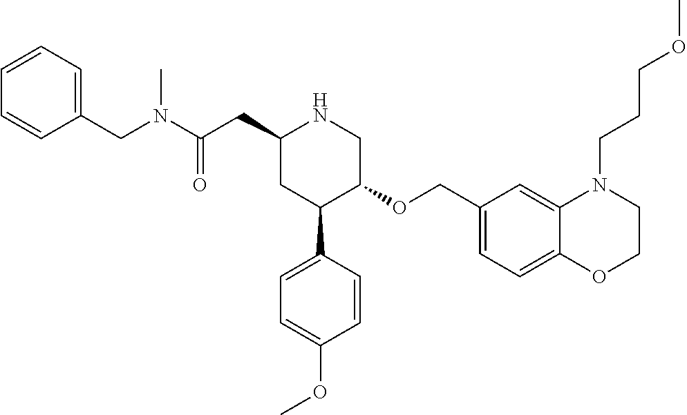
C1(CC(N(CC2=CC=CC=C2)C)=O)CC(C2=CC=C(OC)C=C2)C(OCC2=CC=C3C(=C2)N(CCCOC)CCO3)CN1
